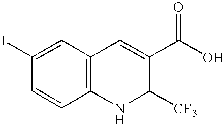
C1(I)=CC2=C(C=C1)NC([CF3])C(C(O)=O)=C2
